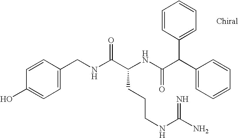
C1=C(CNC(C(NC(C(C2=CC=CC=C2)C2=CC=CC=C2)=O)CCCNC(N)=N)=O)C=CC(O)=C1
